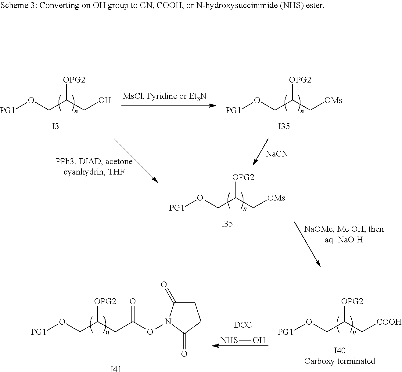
[PG1]OCC(CO)[OPG2].[PG1]OCC(C[OMs])[OPG2].[PG1]OCC(C[OMs])[OPG2].[I3].[I35].[I35].[NaCN].[PG1]OCC(C[COOH])[OPG2].[DCC].[NHS]O.[PG1]OCC(CC(ON1C(=O)CCC1=O)=O)[OPG2].[I41]
